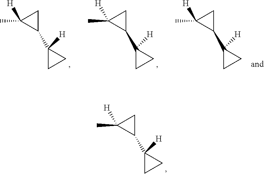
C1(C2([H])CC2)CC1(C)[H].C1(C2([H])CC2)CC1(C)[H].C1(C2([H])CC2)CC1(C)[H].C1(C2([H])CC2)CC1(C)[H]
